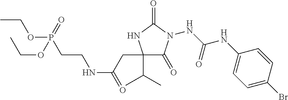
C1(C(C)C)(CC(NCCP(OCC)(=O)OCC)=O)C(=O)N(NC(NC2=CC=C(Br)C=C2)=O)C(=O)N1
